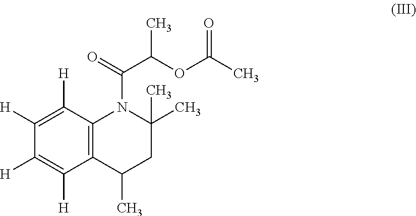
C1([H])=C([H])C2=C(C([H])=C1[H])C(C)CC(C)(C)N2C(=O)C(OC(C)=O)C
